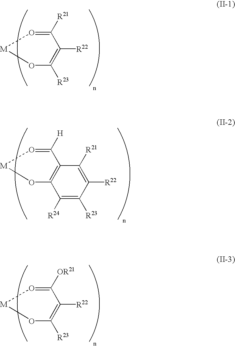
C1([R21])=O[M]OC([R23])=C1[R22].C1([H])=O[M]OC2=C1C([R21])=C([R22])C([R23])=C2[R24].C1([OR21])=O[M]OC([R23])=C1[R22]
